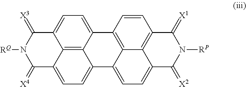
C12=C3C4=CC=C1C(=[X3])N([RQ])C(=[X4])C2=CC=C3C1=CC=C2C3=C(C=CC4=C13)C(=[X1])N([RP])C2=[X2]
